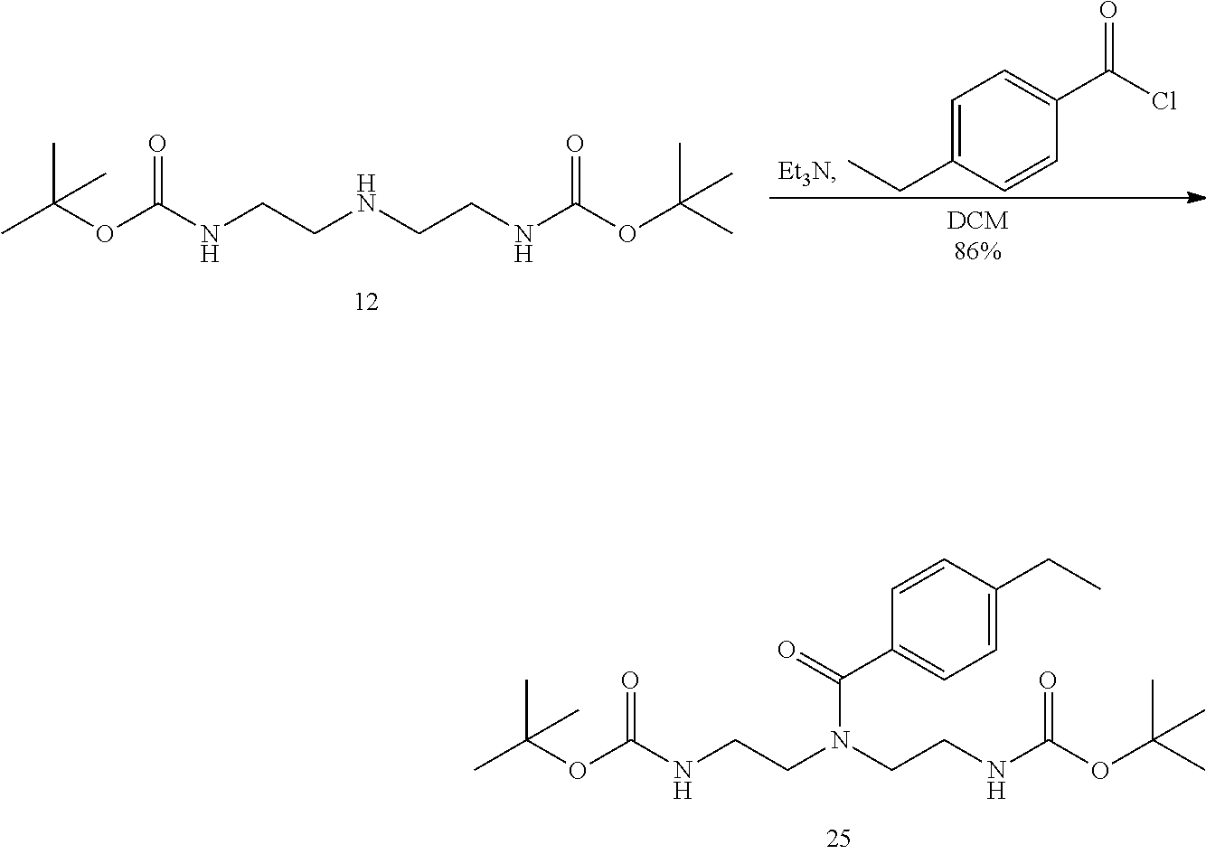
CC(OC(NCCN(CCNC(OC(C)(C)C)=O)C(=O)C1=CC=C(CC)C=C1)=O)(C)C.CC(OC(NCCNCCNC(OC(C)(C)C)=O)=O)(C)C.C1=C(CC)C=CC(C(=O)Cl)=C1
